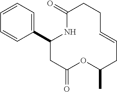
C1(C2=CC=CC=C2)CC(=O)OC(C)CC=CCCC(=O)N1
